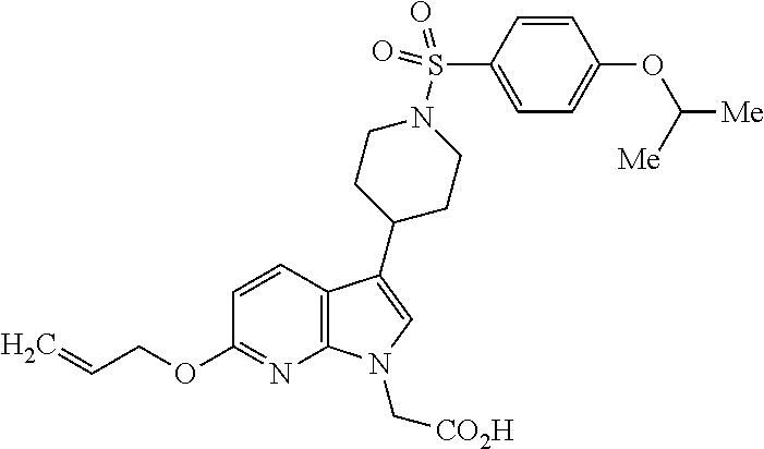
C12=C(C(C3CCN(S(C4=CC=C(OC([Me])[Me])C=C4)(=O)=O)CC3)=CN1C[CO2H])C=CC(OCC=C)=N2
